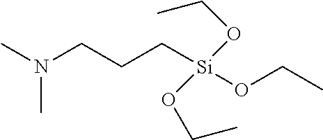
N(CCC[Si](OCC)(OCC)OCC)(C)C
